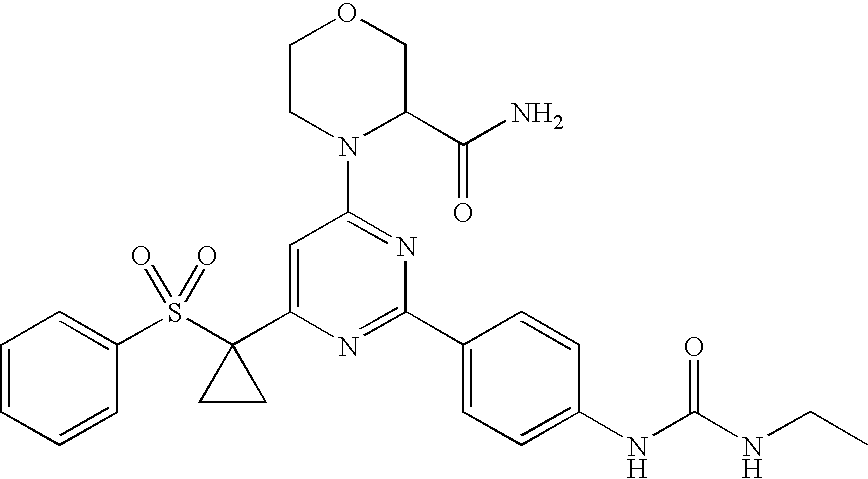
C1(S(C2(C3=CC(N4C(C(N)=O)COCC4)=NC(C4=CC=C(NC(NCC)=O)C=C4)=N3)CC2)(=O)=O)=CC=CC=C1
